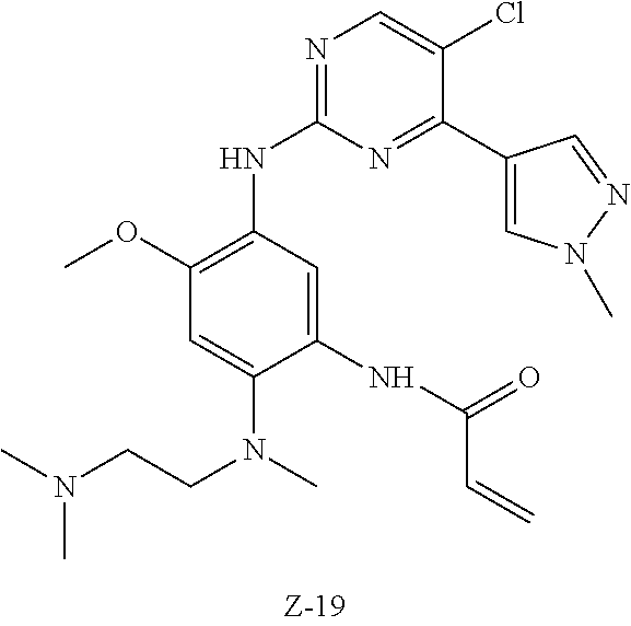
N1=C(NC2=C(OC)C=C(N(C)CCN(C)C)C(NC(=O)C=C)=C2)N=C(C2=CN(C)N=C2)C(Cl)=C1
